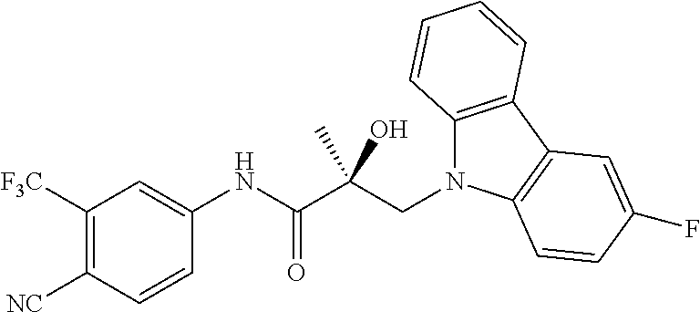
C1([F3C])=C([NC])C=CC(NC(C(CN2C3=C(C4=C2C=CC(F)=C4)C=CC=C3)(C)O)=O)=C1
